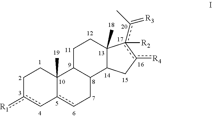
C1c([R1])c-c2cCC3C(C2(C)C1)CCC1(C)C3Cc([R4])c1(c(C)=[R3])[R2]
